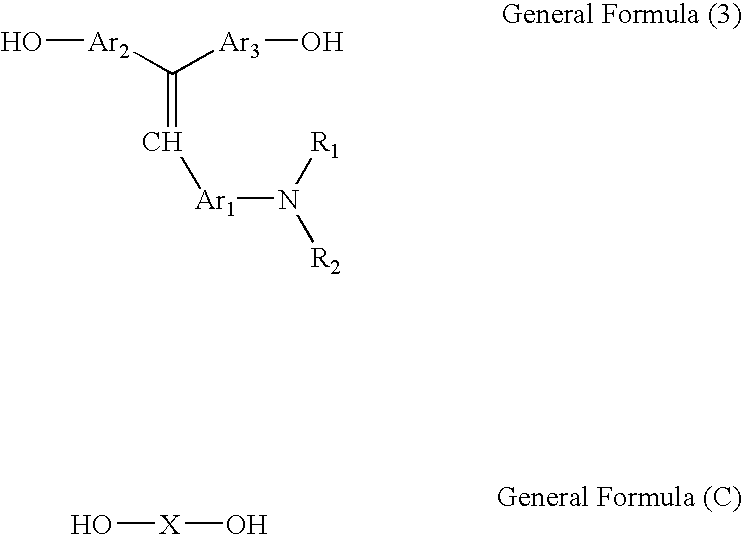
O[X]O.O[Ar2]C([Ar3]O)=C[Ar1]N([R2])[R1]
